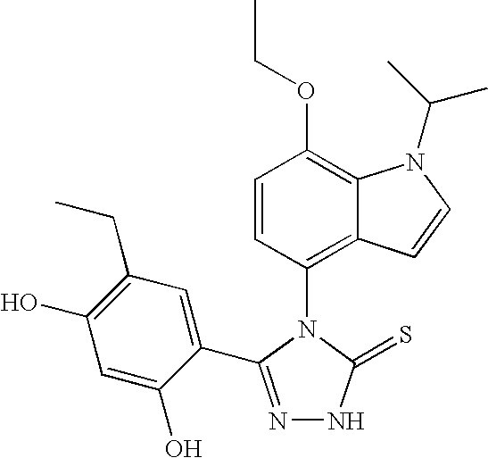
N1=C(C2=CC(CC)=C(O)C=C2O)N(C2=C3C(=C(OCC)C=C2)N(C(C)C)C=C3)C(=S)N1
